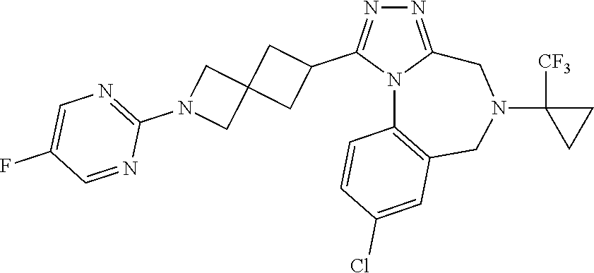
N1=C2N(C(C3CC4(C3)CN(C3=NC=C(F)C=N3)C4)=N1)C1=C(CN(C3([CF3])CC3)C2)C=C(Cl)C=C1
